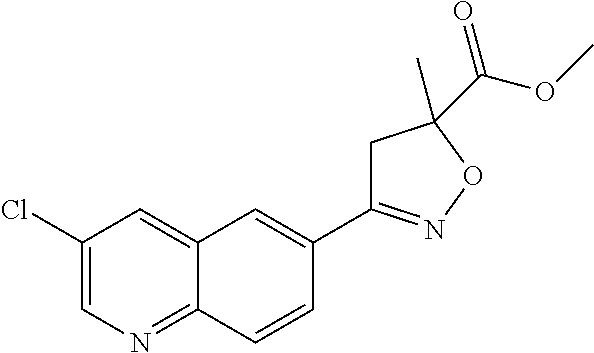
C1(Cl)=CN=C2C(=C1)C=C(C1=NOC(C(OC)=O)(C)C1)C=C2
